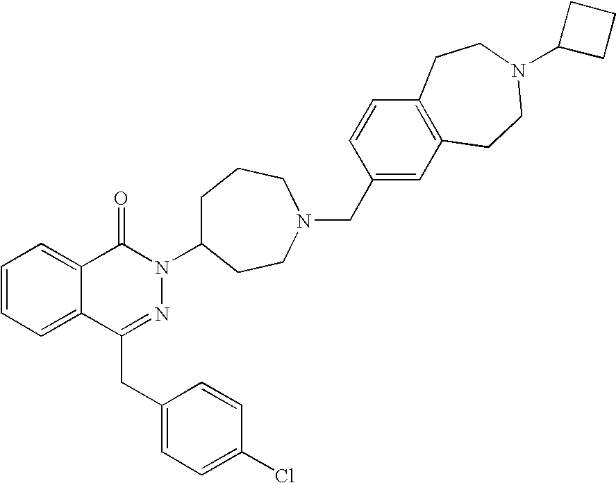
C1=CC=C2C(=C1)C(=O)N(C1CCCN(CC3=CC4=C(C=C3)CCN(C3CCC3)CC4)CC1)N=C2CC1=CC=C(Cl)C=C1
